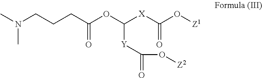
CN(C)CCCC(OC([X]C(O[Z1])=O)[Y]C(O[Z2])=O)=O
